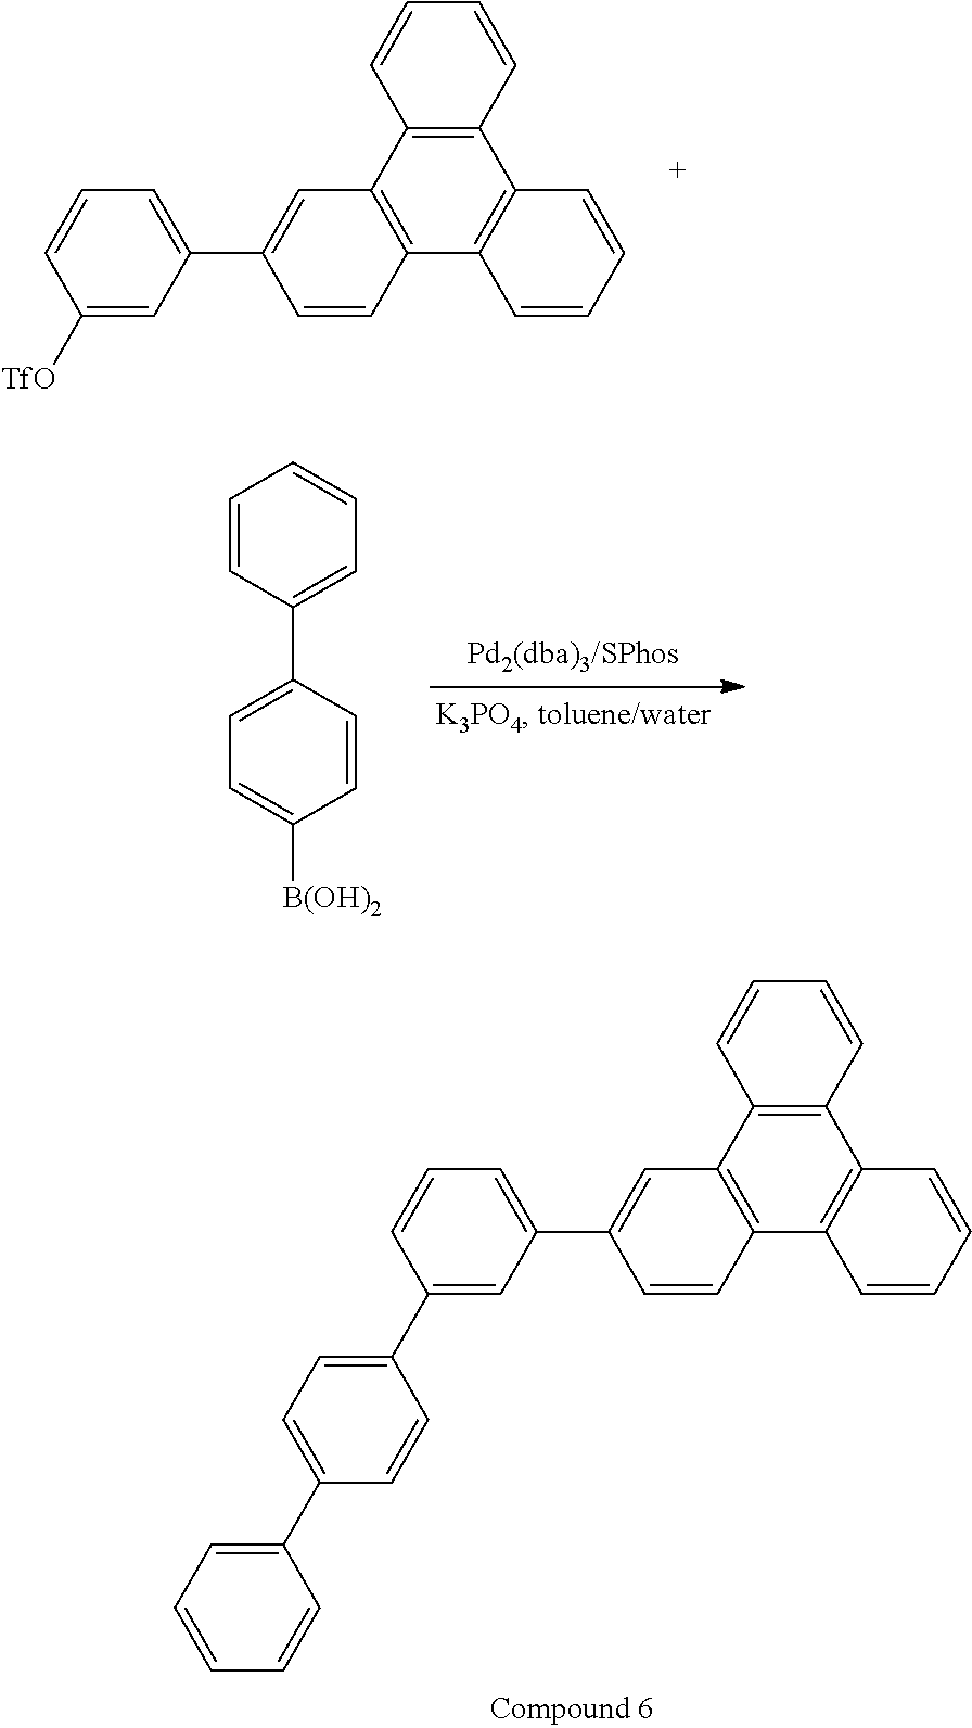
C1([TfO])=CC(C2=CC3=C(C=C2)C2=C(C4=C3C=CC=C4)C=CC=C2)=CC=C1.C1=CC(C2=CC=C([B(OH)2])C=C2)=CC=C1.C1(C2=CC=C(C3=CC=CC=C3)C=C2)=CC(C2=CC3=C(C=C2)C2=C(C4=C3C=CC=C4)C=CC=C2)=CC=C1
